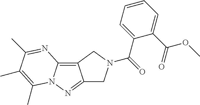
C12=NN3C(=C1CN(C(=O)C1=CC=CC=C1C(=O)OC)C2)N=C(C)C(C)=C3C
